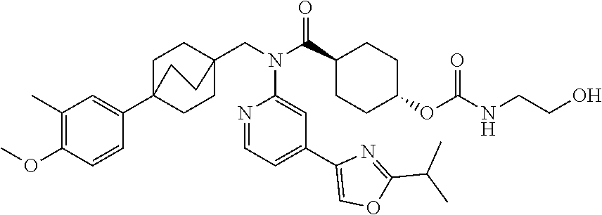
C1(N(CC23CCC(C4=CC(C)=C(OC)C=C4)(CC2)CC3)C(C2CCC(OC(NCCO)=O)CC2)=O)=CC(C2=COC(C(C)C)=N2)=CC=N1
